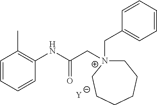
[Y].C1=CC=CC(NC(C[N+]2(CC3=CC=CC=C3)CCCCCC2)=O)=C1C
